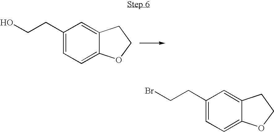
C1(CCO)=CC=C2C(=C1)CCO2.C1(CCBr)=CC=C2C(=C1)CCO2
